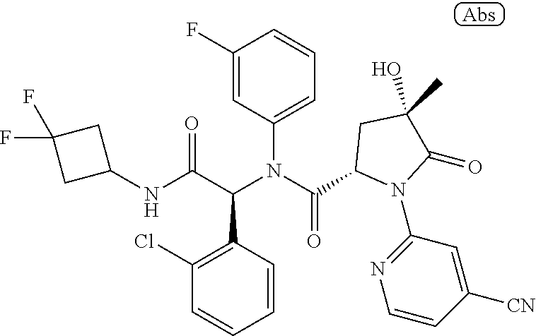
C1(F)=CC(N(C(C2N(C3=NC=CC([CN])=C3)C(=O)C(C)(O)C2)=O)C(C(NC2CC(F)(F)C2)=O)C2=C(Cl)C=CC=C2)=CC=C1
